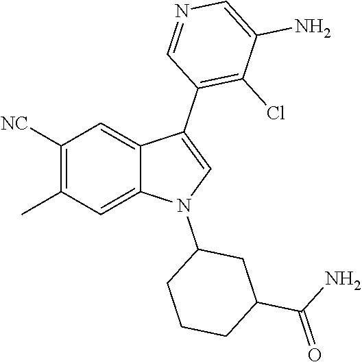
C1([NC])=C(C)C=C2C(=C1)C(C1=C(Cl)C(N)=CN=C1)=CN2C1CCCC(C(N)=O)C1
